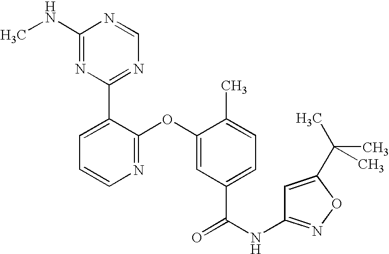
N1=C(OC2=CC(C(NC3=NOC(C(C)(C)C)=C3)=O)=CC=C2C)C(C2=NC=NC(NC)=N2)=CC=C1
